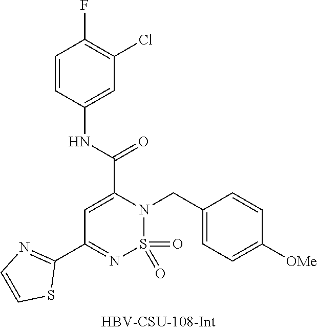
C1=CC(NC(=O)C2=CC(C3=NC=CS3)=NS(=O)(=O)N2CC2=CC=C([OMe])C=C2)=CC(Cl)=C1F
